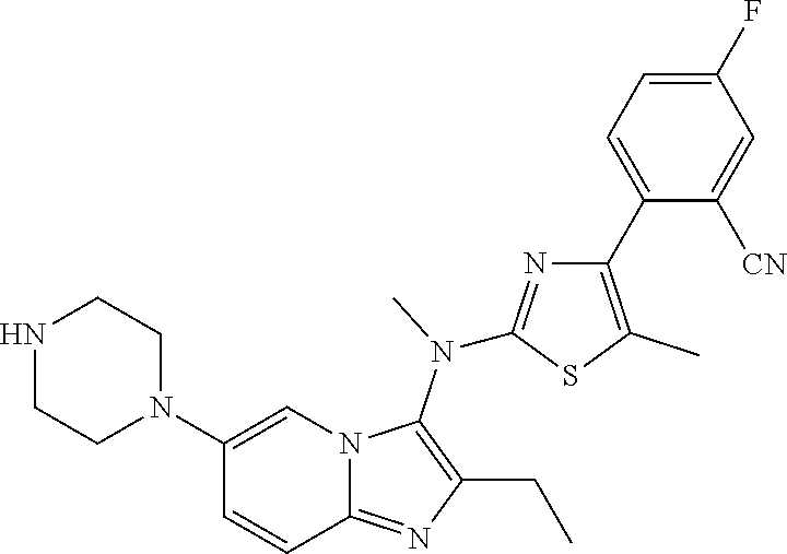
N1CCN(C2=CN3C(=NC(CC)=C3N(C)C3=NC(C4=CC=C(F)C=C4[CN])=C(C)S3)C=C2)CC1
